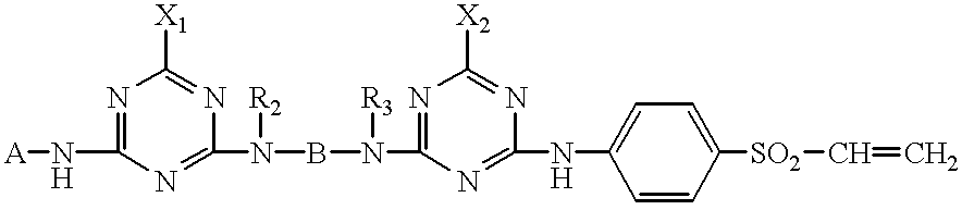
[A]NC1=NC([X1])=NC(N(BN(C2=NC([X2])=NC(NC3=CC=C([SO2]C=C)C=C3)=N2)[R3])[R2])=N1
